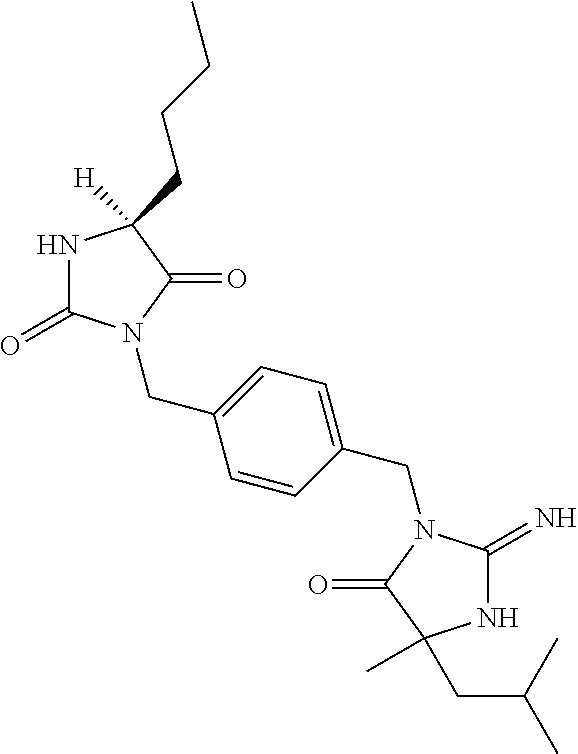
C1=CC(CN2C(=N)NC(C)(CC(C)C)C2=O)=CC=C1CN1C(=O)NC(CCCC)([H])C1=O
